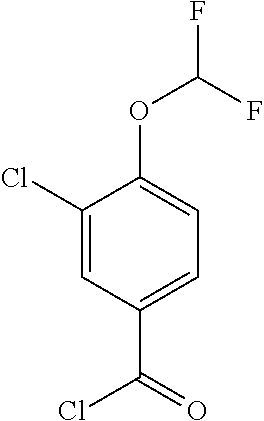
C1(Cl)=CC(C(=O)Cl)=CC=C1OC(F)F
